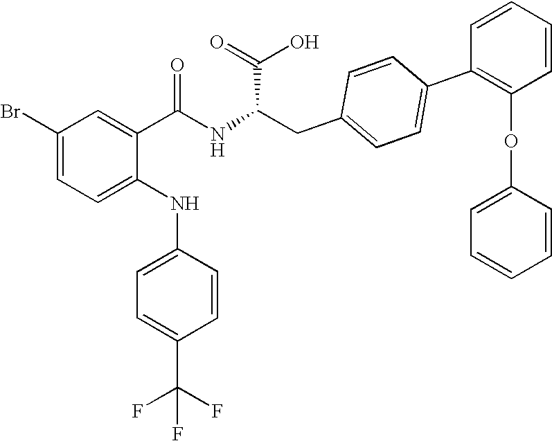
C1(Br)=CC=C(NC2=CC=C(C(F)(F)F)C=C2)C(C(NC(CC2=CC=C(C3=C(OC4=CC=CC=C4)C=CC=C3)C=C2)C(=O)O)=O)=C1
